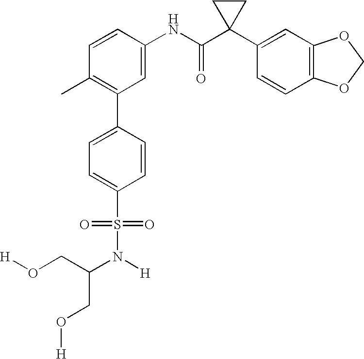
C1(C2=C(C)C=CC(NC(C3(C4=CC5=C(C=C4)OCO5)CC3)=O)=C2)=CC=C(S(N(C(CO[H])CO[H])[H])(=O)=O)C=C1
